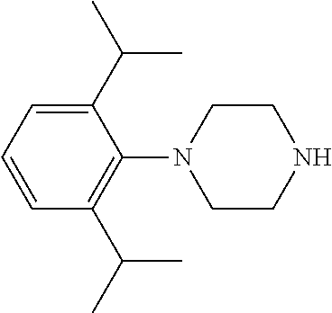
C1(C(C)C)=CC=CC(C(C)C)=C1N1CCNCC1
